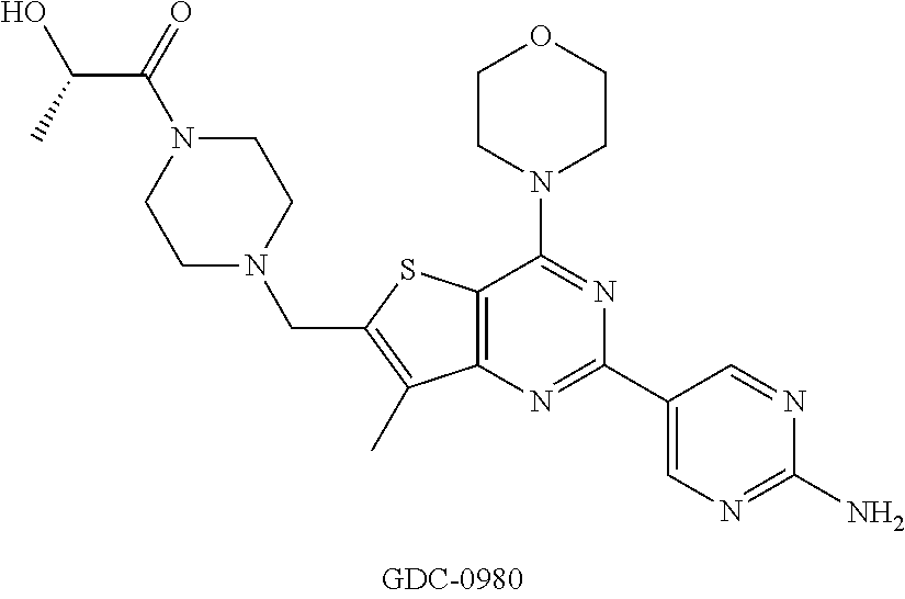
C12=C(N=C(C3=CN=C(N)N=C3)N=C1N1CCOCC1)C(C)=C(CN1CCN(C(=O)C(O)C)CC1)S2
